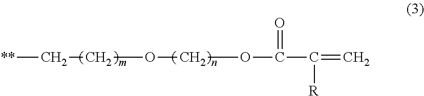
[**]CCOCOC(=O)C([R])=C
